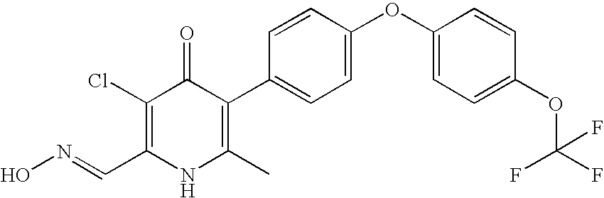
C1=C(OC2=CC=C(OC(F)(F)F)C=C2)C=CC(C2=C(C)NC(C=NO)=C(Cl)C2=O)=C1
